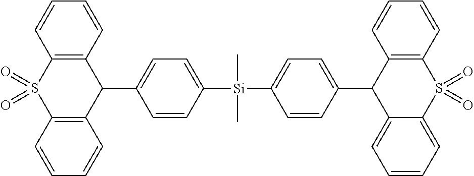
C12=C(C=CC=C1)C(C1=CC=C([Si](C3=CC=C(C4C5=CC=CC=C5S(=O)(=O)C5=C4C=CC=C5)C=C3)(C)C)C=C1)C1=C(S2(=O)=O)C=CC=C1
